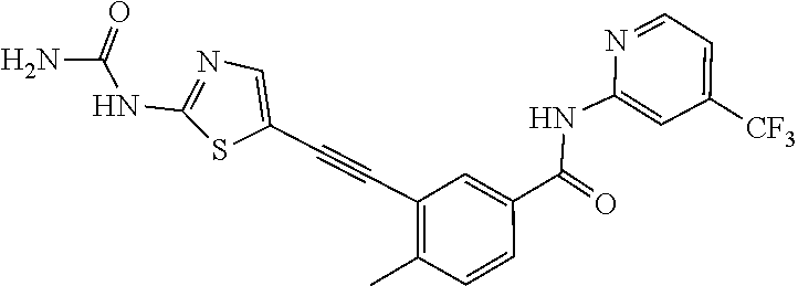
N1=CC=C([CF3])C=C1NC(C1=CC(C#CC2=CN=C(NC(N)=O)S2)=C(C)C=C1)=O
